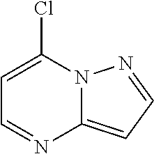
C1=C(Cl)N2C(=CC=N2)N=C1
